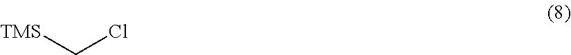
C(Cl)[TMS]
